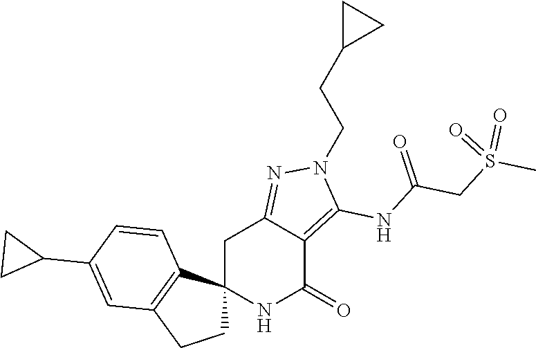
C12(NC(=O)C3=C(NC(CS(C)(=O)=O)=O)N(CCC4CC4)N=C3C1)CCC1=C2C=CC(C2CC2)=C1
